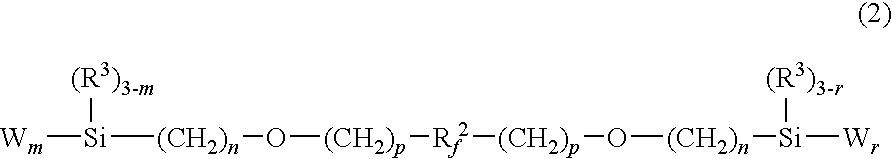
[Wm][Si]([(R3)3-m])[(CH2)n]O[(CH2)p][Rf2][(CH2)p]O[(CH2)n][Si]([Wr])[(R3)3-r]
